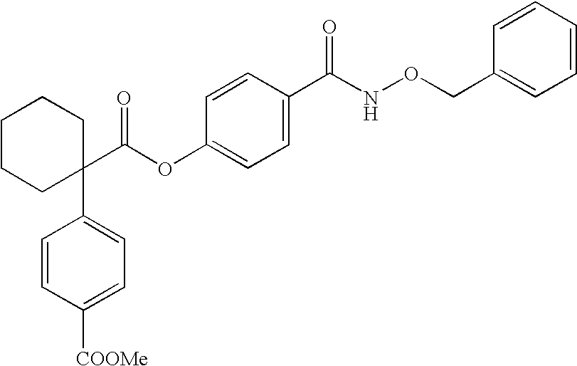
C1=CC(C(NOCC2=CC=CC=C2)=O)=CC=C1OC(C1(C2=CC=C([COOMe])C=C2)CCCCC1)=O
